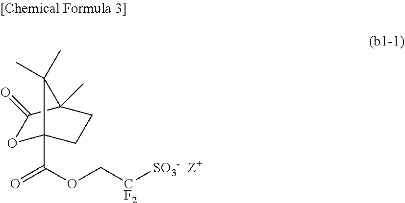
O1C2(C(OC[CF2][SO3-])=O)CCC(C)(C1=O)C2(C)C
